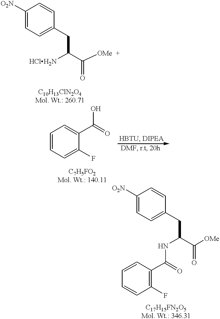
C1([O2N])=CC=C(CC(C([OMe  +])=O)[HClH2N])C=C1.C1=CC=C(F)C(C(=O)O)=C1.C1([O2N])=CC=C(CC(C([OMe])=O)NC(C2=C(F)C=CC=C2)=O)C=C1
